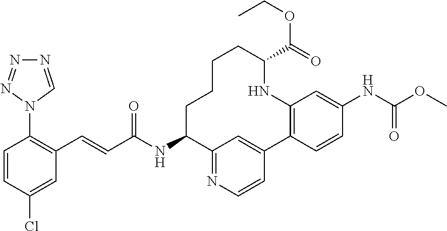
N1=CN(C2=C(C=CC(NC3CCCCC(C(=O)OCC)NC4=C(C=CC(NC(OC)=O)=C4)C4=CC3=NC=C4)=O)C=C(Cl)C=C2)N=N1
